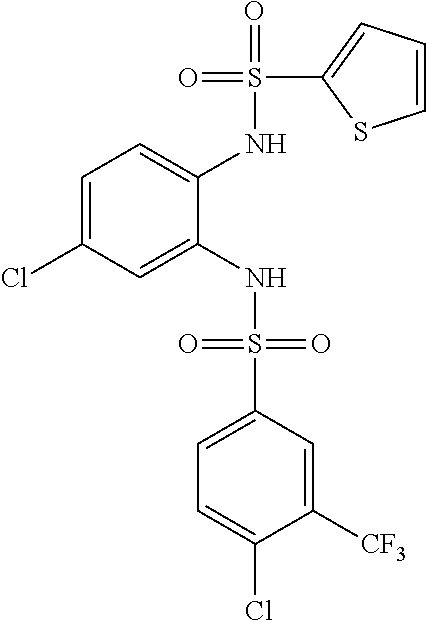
C1=C(Cl)C=C(NS(=O)(=O)C2=CC=C(Cl)C([CF3])=C2)C(NS(=O)(C2=CC=CS2)=O)=C1
